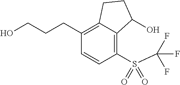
C1(S(=O)(C(F)(F)F)=O)=C2C(=C(CCCO)C=C1)CCC2O
